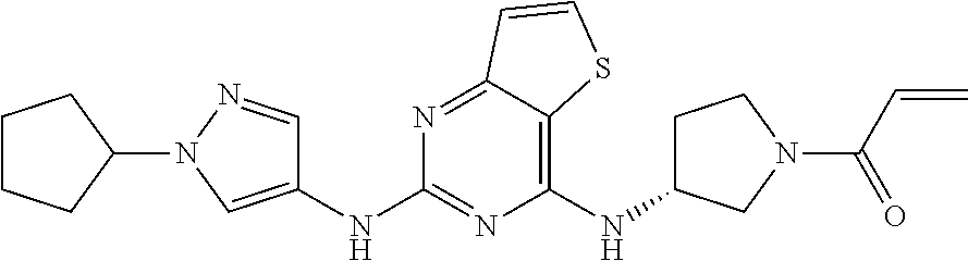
C1(NC2CCN(C(=O)C=C)C2)=C2C(=NC(NC3=CN(C4CCCC4)N=C3)=N1)C=CS2
